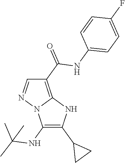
C1(C(=O)NC2=CC=C(F)C=C2)=C2N(N=C1)C(NC(C)(C)C)=C(C1CC1)N2
